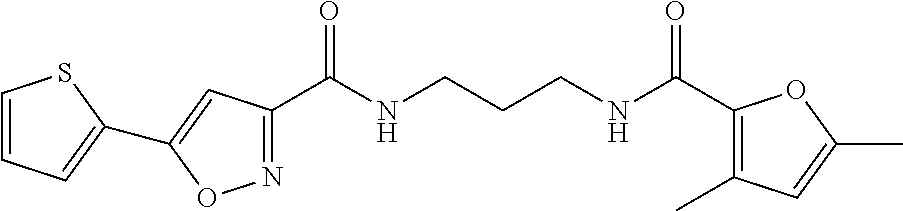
C1(C(NCCCNC(C2=C(C)C=C(C)O2)=O)=O)=NOC(C2=CC=CS2)=C1
